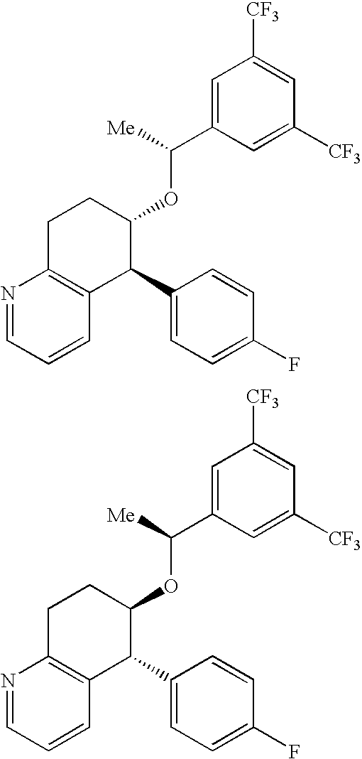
N1=CC=CC2=C1CCC(OC(C1=CC([CF3])=CC([CF3])=C1)[Me])C2C1=CC=C(F)C=C1.N1=CC=CC2=C1CCC(OC(C1=CC([CF3])=CC([CF3])=C1)[Me])C2C1=CC=C(F)C=C1
